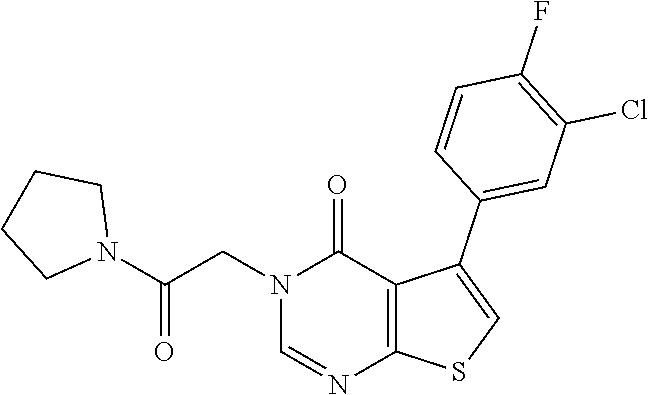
C1=NC2=C(C(=O)N1CC(N1CCCC1)=O)C(C1=CC(Cl)=C(F)C=C1)=CS2
